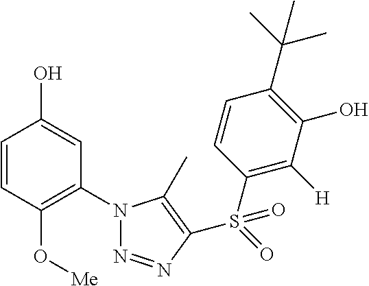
C1=CC(O[Me])=C(N2N=NC(S(=O)(C3=C([H])C(O)=C(C(C)(C)C)C=C3)=O)=C2C)C=C1O
